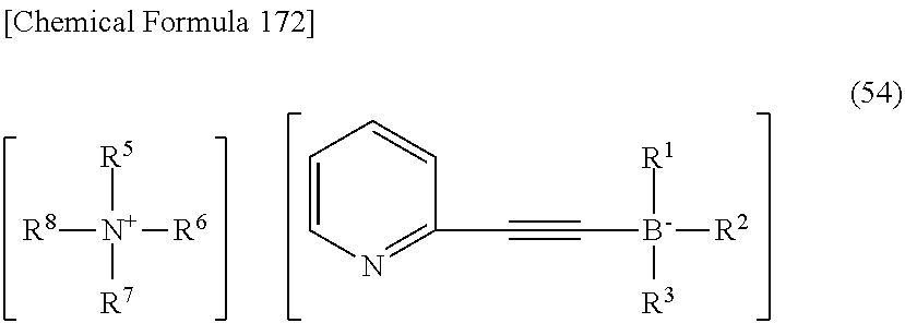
[R8][N+]([R5])([R7])[R6].C1(C#C[B-]([R2])([R1])[R3])=NC=CC=C1
